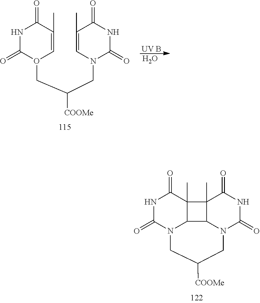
N1C(=O)N2C3C(C)(C1=O)C1(C)C(=O)NC(=O)N(CC([COOMe])C2)C31.N1C(=O)O(CC(CN2C(=O)NC(=O)C(C)=C2)[COOMe])C=C(C)C1=O.O.[UV B]
